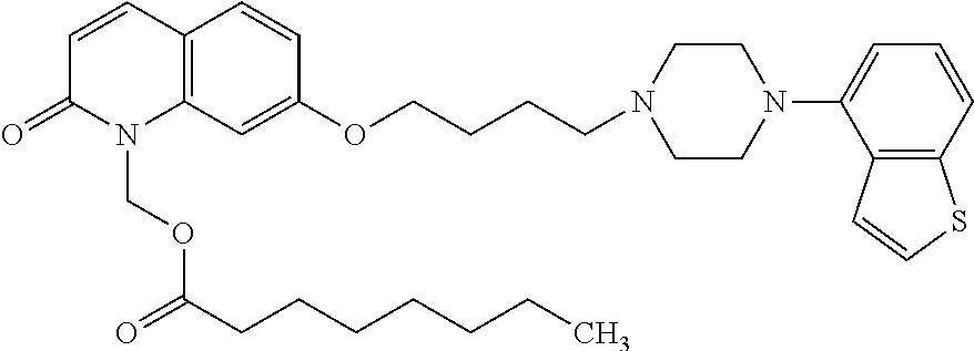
C12=C(C=C(OCCCCN3CCN(C4=CC=CC5=C4C=CS5)CC3)C=C1)N(COC(=O)CCCCCCC)C(=O)C=C2
